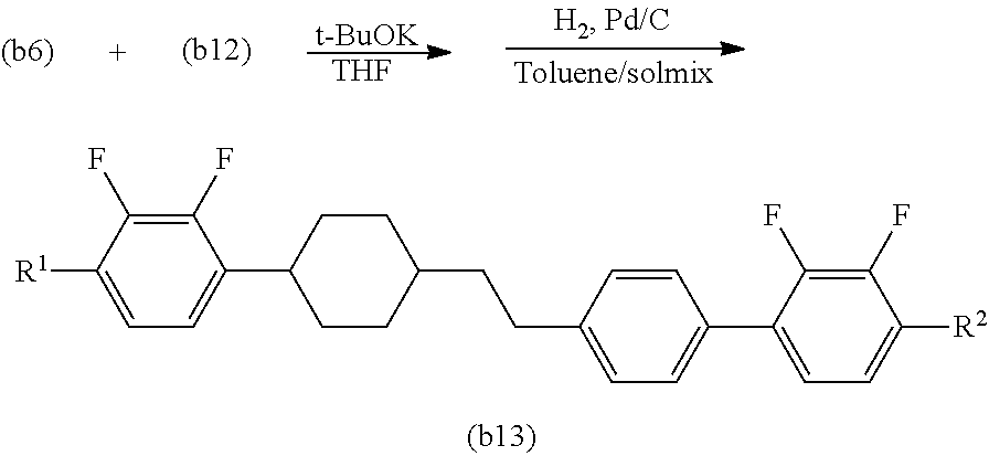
C1(F)=C(F)C([R1])=CC=C1C1CCC(CCC2=CC=C(C3=CC=C([R2])C(F)=C3F)C=C2)CC1.[t-BuOK].[THF]
